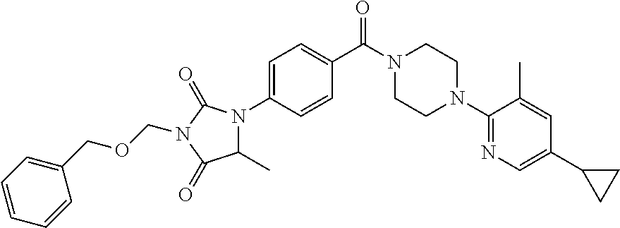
C1=C(N2C(=O)N(COCC3=CC=CC=C3)C(=O)C2C)C=CC(C(N2CCN(C3=NC=C(C4CC4)C=C3C)CC2)=O)=C1
